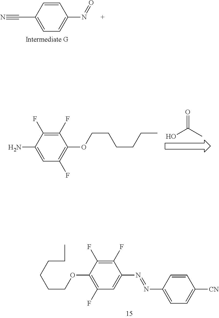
C1=C(N=O)C=CC(C#N)=C1.OC(C)=O.C1(F)=C(OCCCCCC)C(F)=C(F)C(N)=C1.C1(F)=C(F)C(OCCCCCC)=C(F)C=C1N=NC1=CC=C([CN])C=C1
